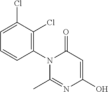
C1(N2C(C)=NC(O)=CC2=O)=C(Cl)C(Cl)=CC=C1
